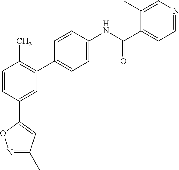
C1=CC(C2=CC(C)=NO2)=CC(C2=CC=C(NC(=O)C3=CC=NC=C3C)C=C2)=C1C
